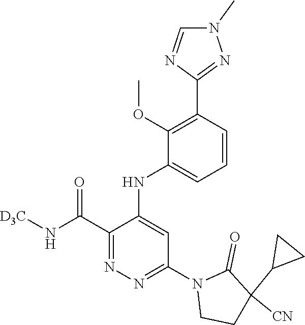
C1(C(N[D3C])=O)=NN=C(N2CCC([CN])(C3CC3)C2=O)C=C1NC1=CC=CC(C2=NN(C)C=N2)=C1OC
